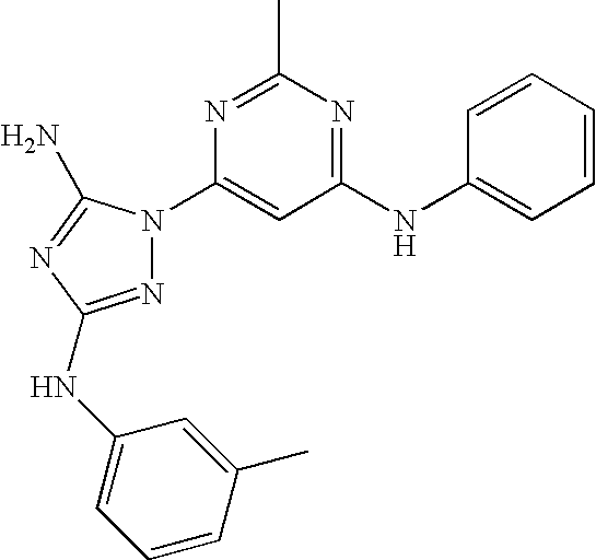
N1=C(NC2=CC=CC(C)=C2)N=C(N)N1C1=CC(NC2=CC=CC=C2)=NC(C)=N1
